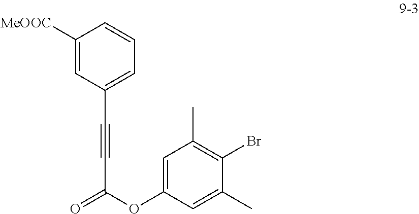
C1([MeOOC])=CC(C#CC(=O)OC2=CC(C)=C(Br)C(C)=C2)=CC=C1
